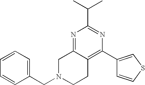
C1(C(C)C)=NC(C2=CSC=C2)=C2C(=N1)CN(CC1=CC=CC=C1)CC2
